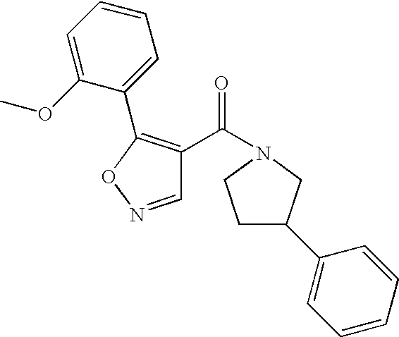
C1=NOC(C2=CC=CC=C2OC)=C1C(N1CC(C2=CC=CC=C2)CC1)=O
